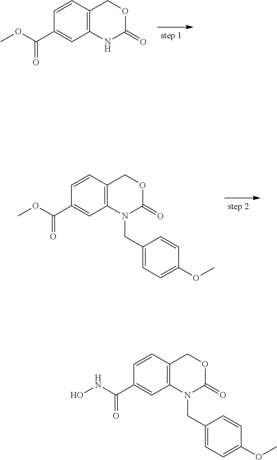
C1=C(C(=O)OC)C=CC2=C1NC(=O)OC2.C1=C(C(=O)OC)C=CC2=C1N(CC1=CC=C(OC)C=C1)C(=O)OC2.C1=C(C(=O)NO)C=CC2=C1N(CC1=CC=C(OC)C=C1)C(=O)OC2
